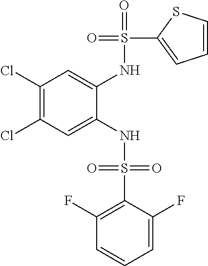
C1(Cl)=C(Cl)C=C(NS(=O)(=O)C2=C(F)C=CC=C2F)C(NS(=O)(C2=CC=CS2)=O)=C1
